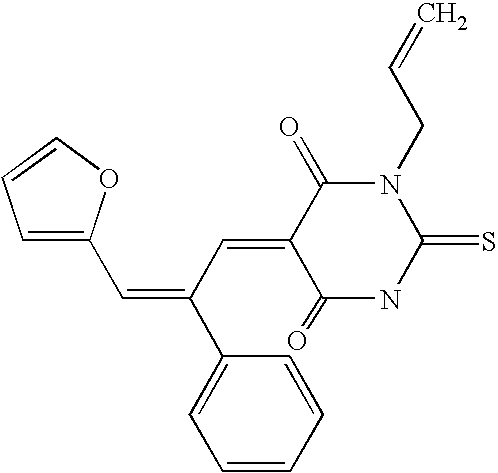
C1=C(C=C(C2=CC=CC=C2)C=C2C(=O)NC(=S)N(CC=C)C2=O)OC=C1
